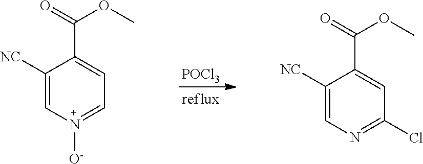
[POCl3].C1([NC])=CN=C(Cl)C=C1C(=O)OC.C1([NC])=CN([O-])=CC=C1C(=O)OC
